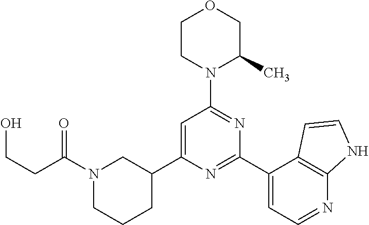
N1(C(CCO)=O)CCCC(C2=CC(N3C(C)COCC3)=NC(C3=CC=NC4=C3C=CN4)=N2)C1
